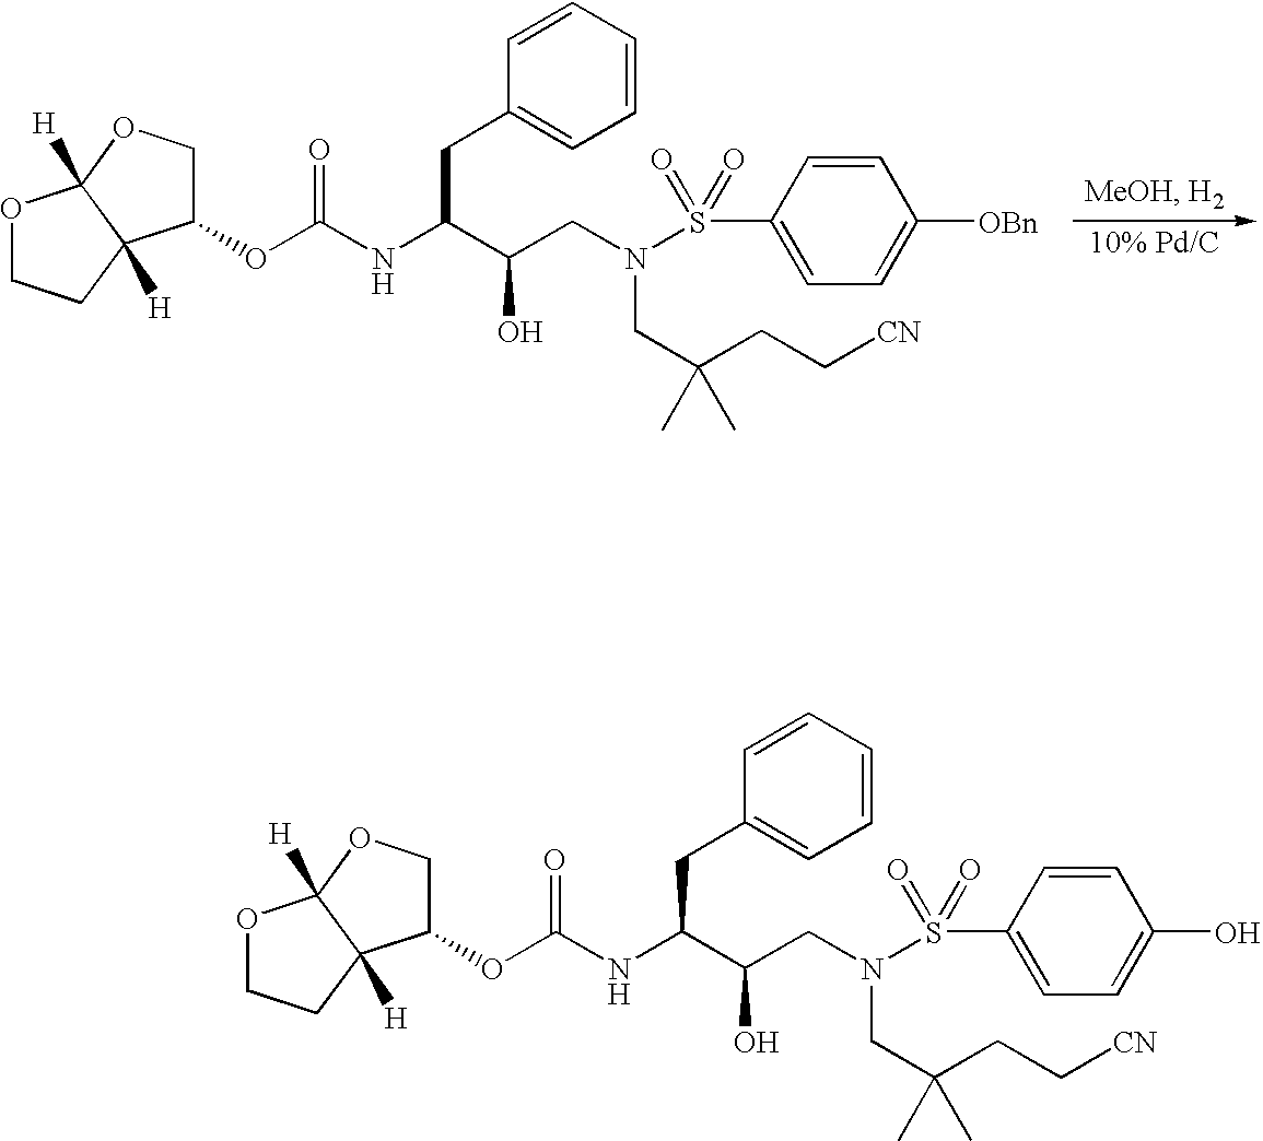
O1CCC2([H])C1([H])OCC2OC(NC(C(CN(CC(CC[CN])(C)C)S(C1=CC=C([OBn])C=C1)(=O)=O)O)CC1=CC=CC=C1)=O.O1CCC2([H])C1([H])OCC2OC(NC(C(CN(CC(CC[CN])(C)C)S(C1=CC=C(O)C=C1)(=O)=O)O)CC1=CC=CC=C1)=O
